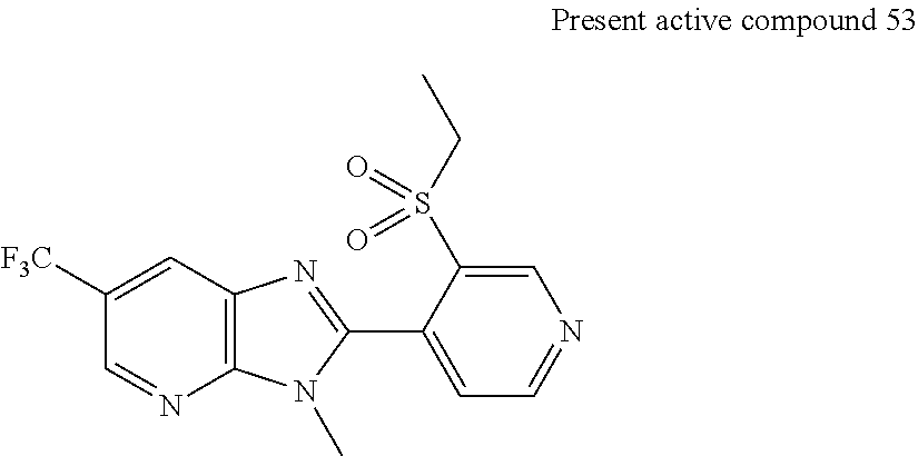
C1=C([F3C])C=NC2=C1N=C(C1=CC=NC=C1S(CC)(=O)=O)N2C
